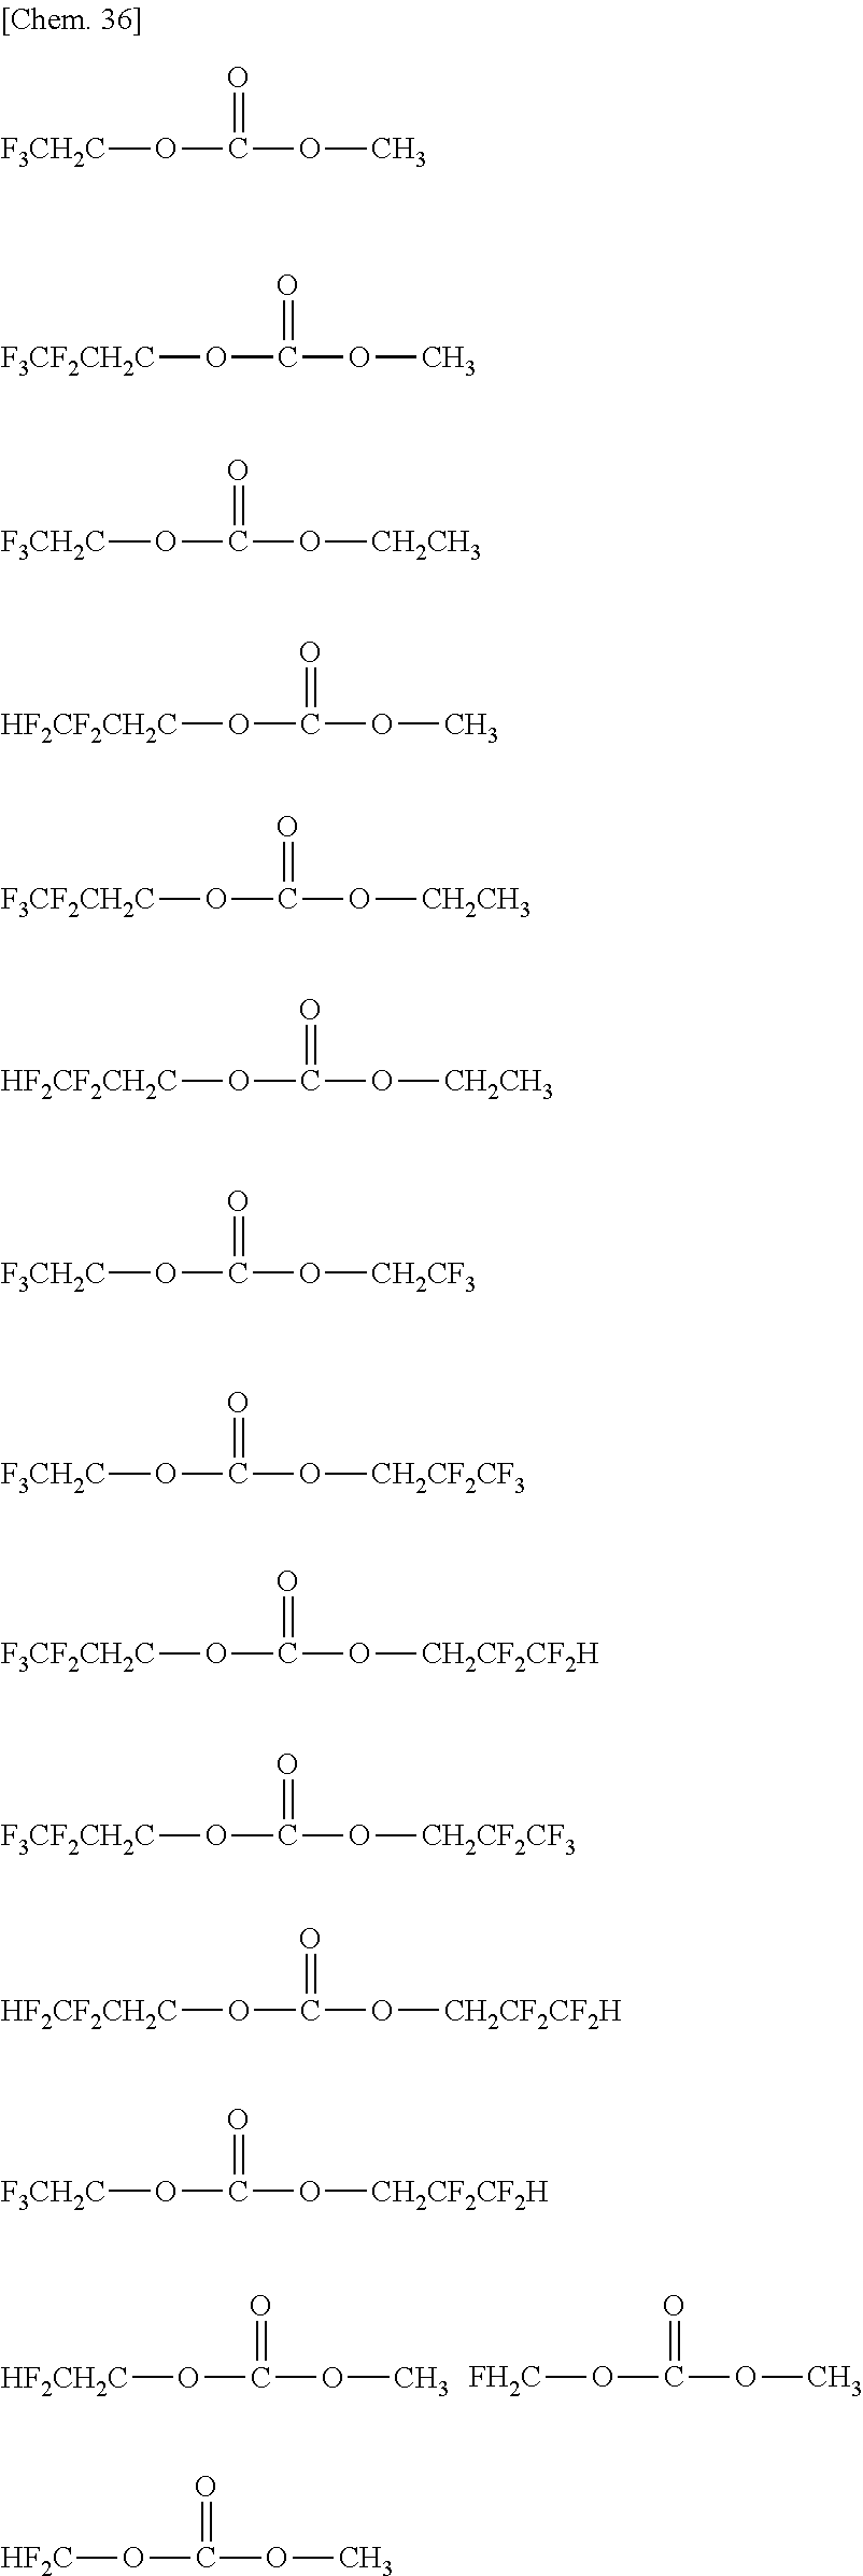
[HF2CH2C]OC(=O)OC.[FH2C]OC(=O)OC.[F3CH2C]OC(=O)OC.[F3CF2CH2C]OC(=O)OC.[F3CH2C]OC(=O)O[CH2CH3].[HF2CF2CH2C]OC(=O)OC.[F3CF2CH2C]OC(=O)O[CH2CH3].[HF2CF2CH2C]OC(=O)O[CH2CH3].[F3CH2C]OC(=O)O[CH2CF3].[F3CH2C]OC(=O)O[CH2CF2CF3].[F3CF2CH2C]OC(=O)O[CH2CF2CF2H].[F3CF2CH2C]OC(=O)O[CH2CF2CF3].[HF2CF2CH2C]OC(=O)O[CH2CF2CF2H].[F3CH2C]OC(=O)O[CH2CF2CF2H].[HF2C]OC(=O)OC
